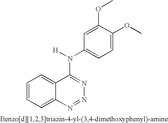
C1=CC=C2C(=C1)C(N([H])C1=CC=C(OC)C(OC)=C1)=NN=N2
